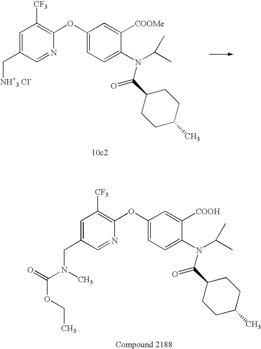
C1=C(C[NH+3 Cl-])C=NC(OC2=CC=C(N(C(C)C)C(C3CCC(C)CC3)=O)C([COOMe])=C2)=C1[CF3].C1=C(CN(C(=O)OCC)C)C=NC(OC2=CC=C(N(C(C)C)C(C3CCC(C)CC3)=O)C([COOH])=C2)=C1[CF3]
